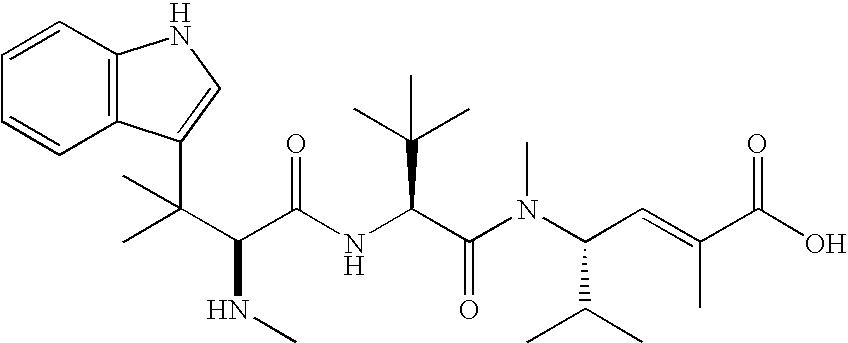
C1=CC=CC2=C1NC=C2C(C(C(NC(C(N(C(C=C(C(O)=O)C)C(C)C)C)=O)C(C)(C)C)=O)NC)(C)C
